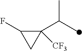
C1([CF3])(C(C)C)C(F)C1
